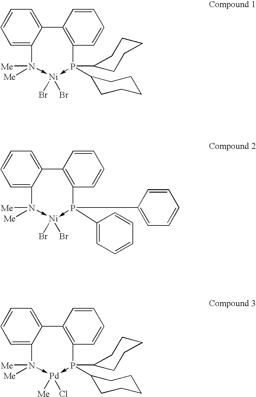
C1=C2C(=CC=C1)C1=C(C=CC=C1)P(C1CCCCC1)(C1CCCCC1)->[Ni](Br)(Br)-N2([Me])[Me].C1=C2C(=CC=C1)C1=C(C=CC=C1)P(C1=CC=CC=C1)(C1=CC=CC=C1)->[Ni](Br)(Br)-N2([Me])[Me].C1=C2C(=CC=C1)C1=C(C=CC=C1)P(C1CCCCC1)(C1CCCCC1)->[Pd]([Me])(Cl)-N2([Me])[Me]
